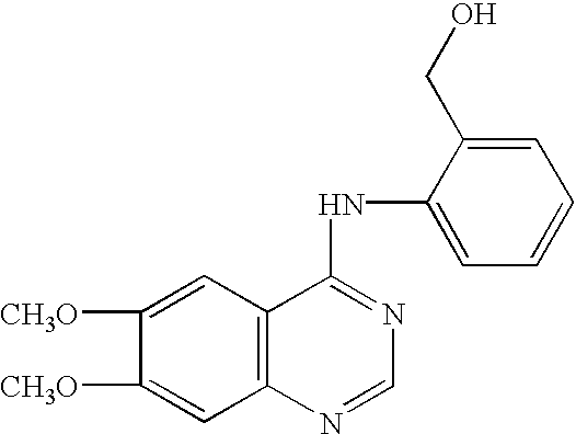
C1([CH3O])=CC2=C(C=C1[CH3O])C(NC1=CC=CC=C1CO)=NC=N2
